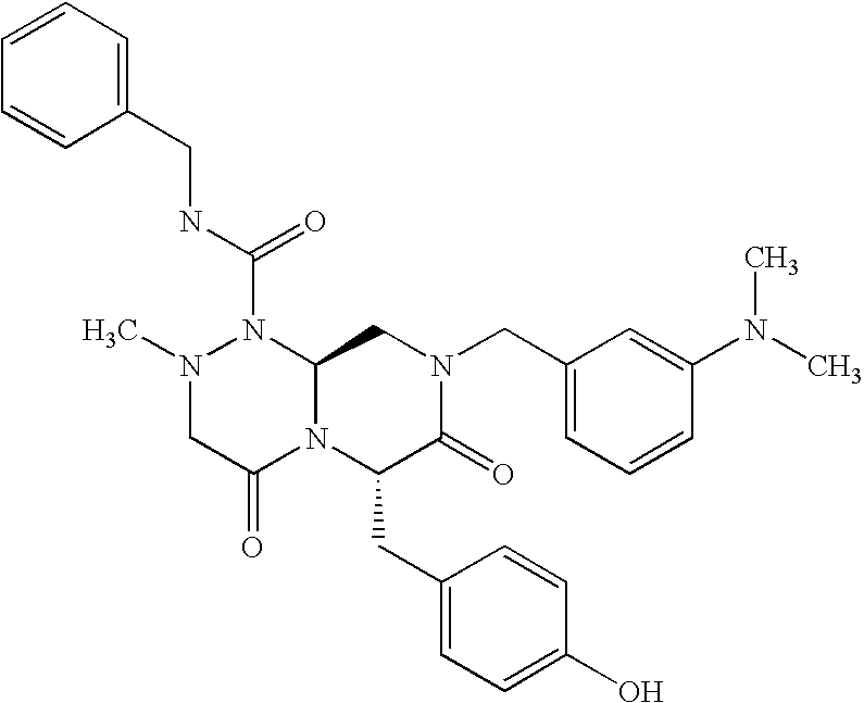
N1(C(NCC2=CC=CC=C2)=O)N(C)CC(=O)N2C1CN(CC1=CC=CC(N(C)C)=C1)C(=O)C2CC1=CC=C(O)C=C1
